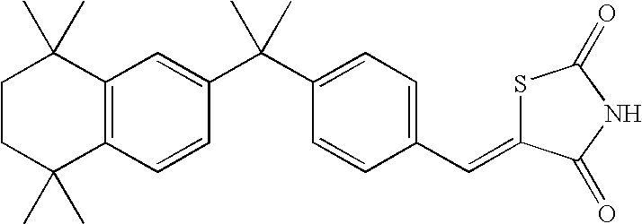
C1CC(C)(C)C2=C(C1(C)C)C=C(C(C1=CC=C(C=C3SC(=O)NC3=O)C=C1)(C)C)C=C2
